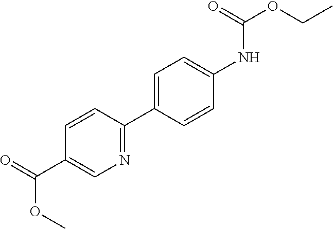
C1(C(=O)OC)=CN=C(C2=CC=C(NC(=O)OCC)C=C2)C=C1
